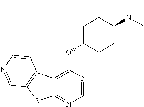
C12=C(OC3CCC(N(C)C)CC3)N=CN=C1SC1=C2C=CN=C1
